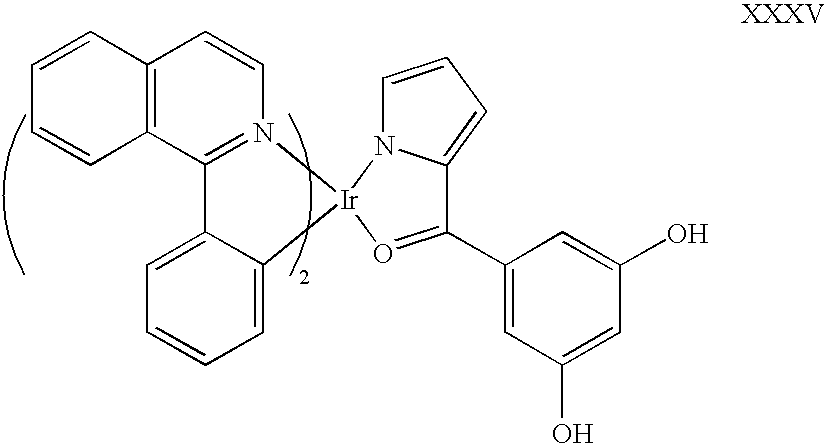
C12=C(C3=N(C=C1)[Ir]1(C4=CC=CC=C34)N3C=CC=C3C(C3=CC(O)=CC(O)=C3)=O1)C=CC=C2
